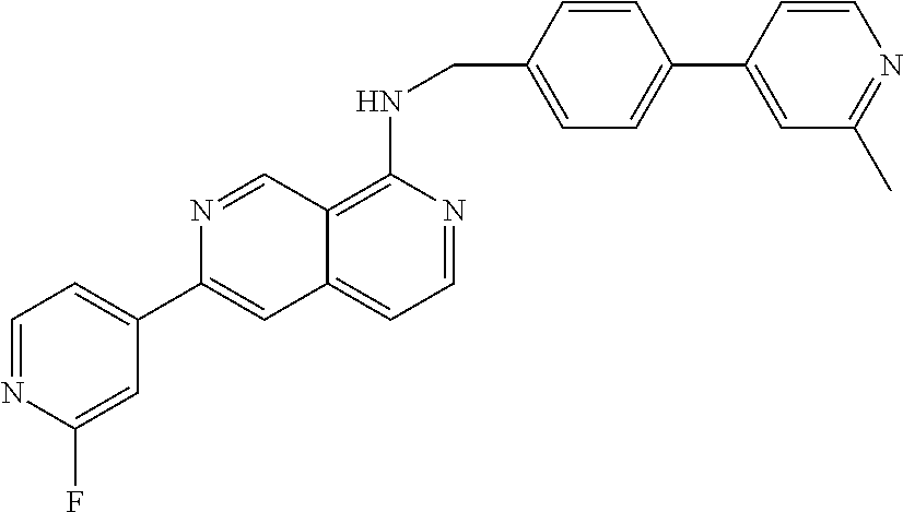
C1=C(C2=CC3=CC=NC(NCC4=CC=C(C5=CC(C)=NC=C5)C=C4)=C3C=N2)C=C(F)N=C1
